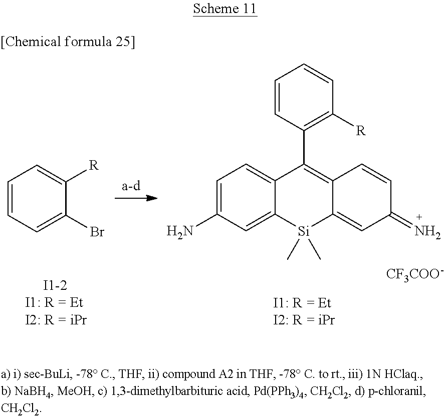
C1=C(N)C=C2C(=C1)C(C1=C([R])C=CC=C1)=C1C(=CC(=N)C=C1)[Si]2(C)C.[CF3COO-].C1=CC=C(Br)C([R])=C1
